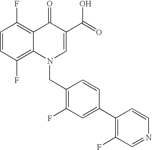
C12=C(F)C=CC(F)=C1C(=O)C(C(=O)O)=CN2CC1=C(F)C=C(C2=C(F)C=NC=C2)C=C1
